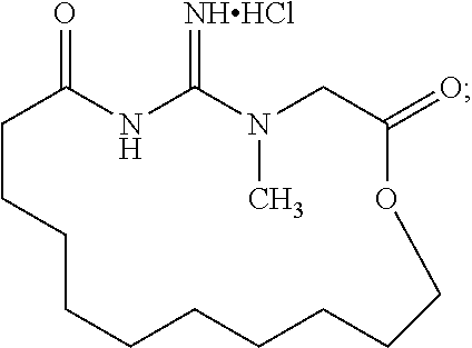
C1CCCCCCCCCOC(=O)CN(C)C(=[NHHCl])NC1=O
